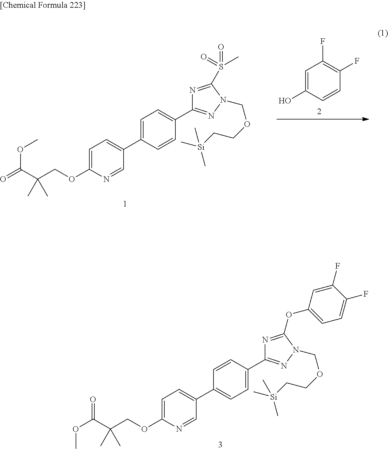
C1=C(C2=CC=C(OCC(C(=O)OC)(C)C)N=C2)C=CC(C2=NN(COCC[Si](C)(C)C)C(S(=O)(C)=O)=N2)=C1.C1=C(O)C=CC(F)=C1F.C1=CC(C2=NN(COCC[Si](C)(C)C)C(OC3=CC=C(F)C(F)=C3)=N2)=CC=C1C1=CC=C(OCC(C(OC)=O)(C)C)N=C1
